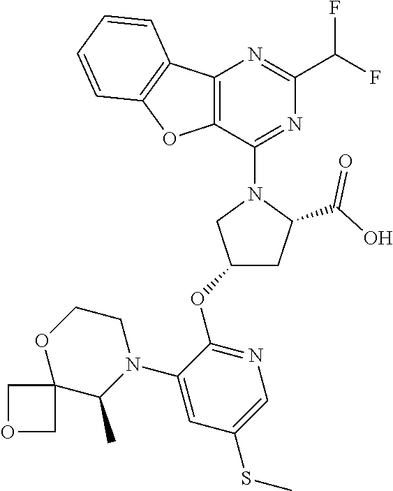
C12=C(C(N3CC(OC4=NC=C(SC)C=C4N4CCOC5(C4C)COC5)CC3C(O)=O)=NC(C(F)F)=N1)OC1=C2C=CC=C1
